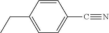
C1=CC(CC)=CC=C1C#N
